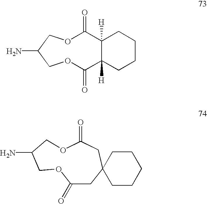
O1C(=O)C2([H])C([H])(C(=O)OCC(N)C1)CCCC2.C1CCCCC12CC(=O)OCC(N)COC(=O)C2
